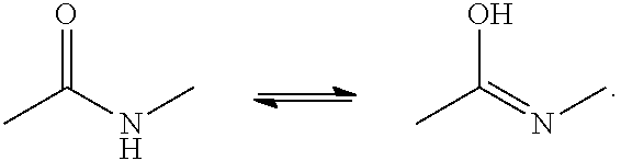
CC(=NC)O.CC(NC)=O
